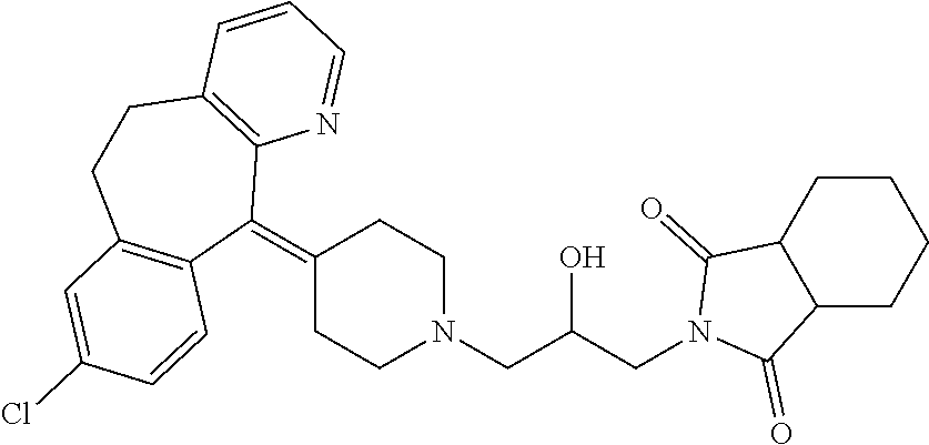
C1(=C2C3=C(CCC4=C2C=CC(Cl)=C4)C=CC=N3)CCN(CC(CN2C(=O)C3C(C2=O)CCCC3)O)CC1
